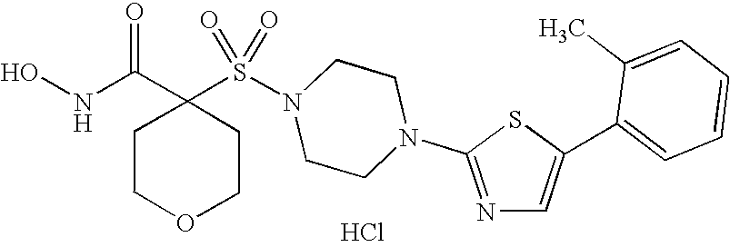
C1(S(N2CCN(C3=NC=C(C4=CC=CC=C4C)S3)CC2)(=O)=O)(C(NO)=O)CCOCC1.Cl
